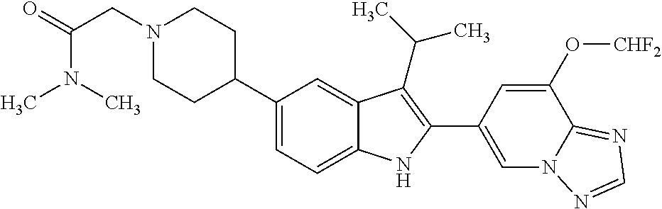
N1(CC(=O)N(C)C)CCC(C2=CC=C3C(=C2)C(C(C)C)=C(C2=CN4C(=NC=N4)C(O[CHF2])=C2)N3)CC1
